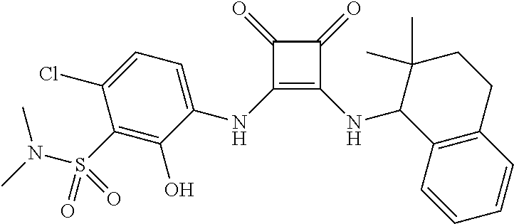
C1(NC2=CC=C(Cl)C(S(N(C)C)(=O)=O)=C2O)=C(NC2C3=C(C=CC=C3)CCC2(C)C)C(=O)C1=O
